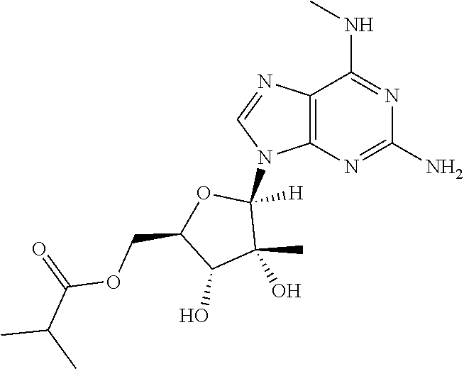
NC1=NC2=C(N=CN2C2([H])OC(COC(C(C)C)=O)C(O)C2(C)O)C(NC)=N1
